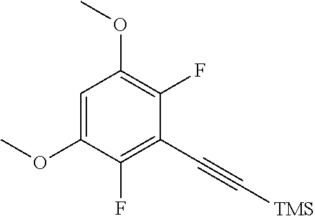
C1=C(OC)C(F)=C(C#C[TMS])C(F)=C1OC
